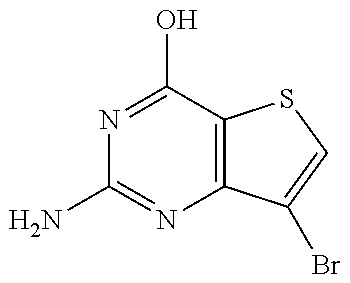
NC1=NC2=C(C(O)=N1)SC=C2Br
